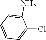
C1(Cl)=CC=CC=C1N
